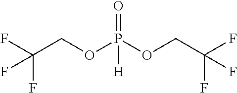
FC(COP(OCC(F)(F)F)(=O)[H])(F)F
